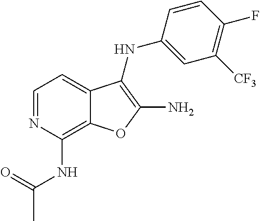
C1=NC(NC(=O)C)=C2C(=C1)C(NC1=CC([CF3])=C(F)C=C1)=C(N)O2
